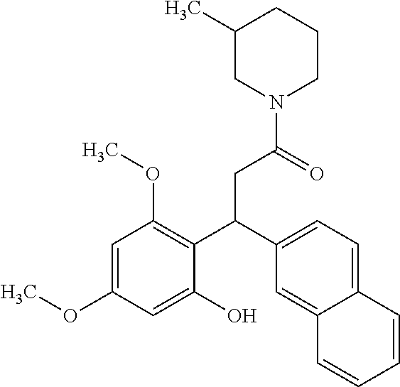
C1(C)CN(C(=O)CC(C2=C(OC)C=C(OC)C=C2O)C2=CC=C3C(=C2)C=CC=C3)CCC1
